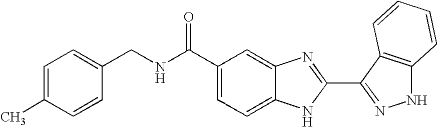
C1=C2C(=CC(C(NCC3=CC=C(C)C=C3)=O)=C1)N=C(C1=NNC3=C1C=CC=C3)N2
